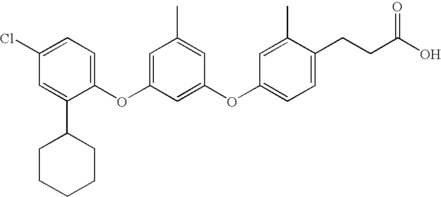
C1CCCCC1C1=CC(Cl)=CC=C1OC1=CC(C)=CC(OC2=CC=C(CCC(O)=O)C(C)=C2)=C1
